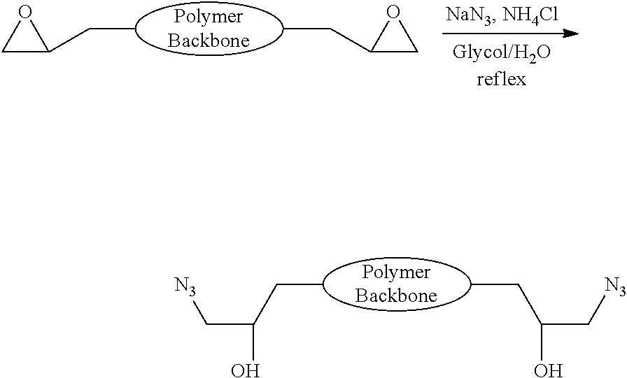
C(C)C(O)C[N3].C(C)C(O)C[N3].C(C)C1OC1.C(C)C1CO1
